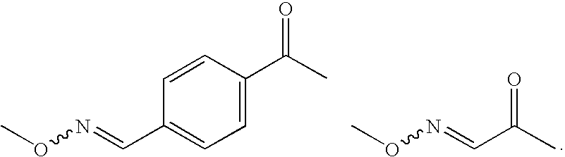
CON=CC1=CC=C(C(C)=O)C=C1.CON=CC(C)=O
